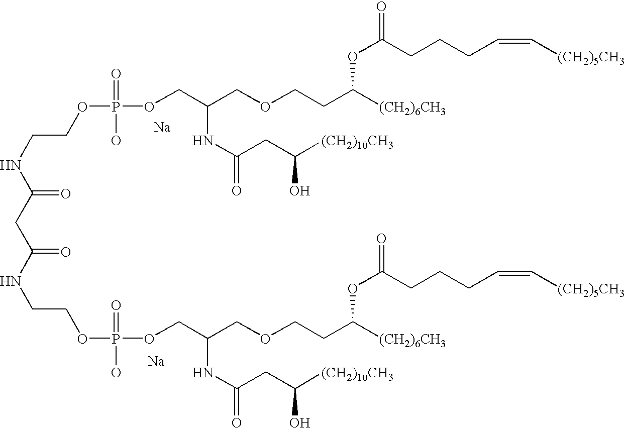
[Na].[Na].N(CCOP(OCC(COCCC([(CH2)6CH3])OC(=O)CCCC=C[(CH2)5CH3])NC(=O)CC([(CH2)10CH3])O)(=O)O)C(=O)CC(NCCOP(O)(=O)OCC(COCCC([(CH2)6CH3])OC(=O)CCCC=C[(CH2)5CH3])NC(=O)CC([(CH2)10CH3])O)=O
